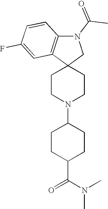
C1CN(C2CCC(C(N(C)C)=O)CC2)CCC12CN(C(C)=O)C1=C2C=C(F)C=C1
